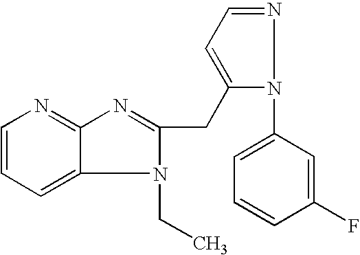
C1=CC=C2C(=N1)N=C(CC1=CC=NN1C1=CC=CC(F)=C1)N2CC
